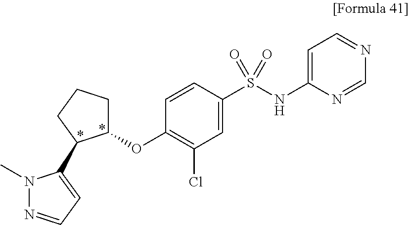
C1(OC2=C(Cl)C=C(S(NC3=CC=NC=N3)(=O)=O)C=C2)CCCC1C1=CC=NN1C
